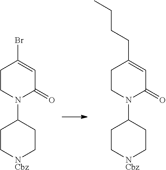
C1C[NCbz]CCC1N1C(=O)C=C(CCCC)CC1.C1C[NCbz]CCC1N1C(=O)C=C(Br)CC1
